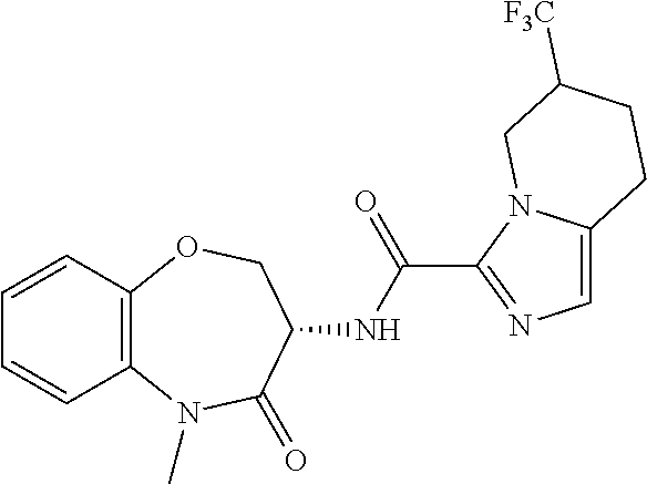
C12=C(C=CC=C1)OCC(NC(C1=NC=C3N1CC([F3C])CC3)=O)C(=O)N2C
